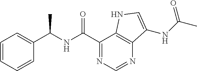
C1=CC=CC(C(NC(C2=NC=NC3=C2NC=C3NC(C)=O)=O)C)=C1
